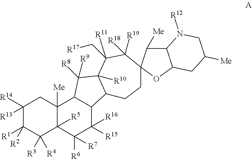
C1([R14])([R13])C([R2])([R1])C([R3])([R4])C2([R5])C([Me])(C1)C1C(C([R15])([R16])C2([R6])[R7])C2C([R10])(C1([R9])[R8])C([R11])(C[R17])C([R18])([R19])C1(CC2)C([Me])C2C(O1)CC([Me])CN2[R12]
